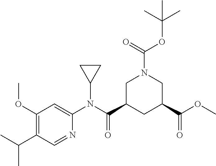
C1(OC)=C(C(C)C)C=NC(N(C(C2CC(C(OC)=O)CN(C(=O)OC(C)(C)C)C2)=O)C2CC2)=C1
